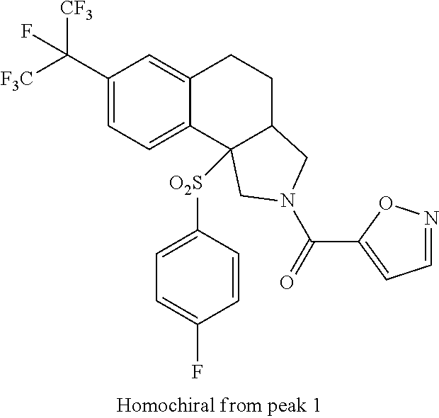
[F3C]C(C1=CC=C2C(=C1)CCC1C2([O2S]C2=CC=C(F)C=C2)CN(C(=O)C2=CC=NO2)C1)([CF3])F
